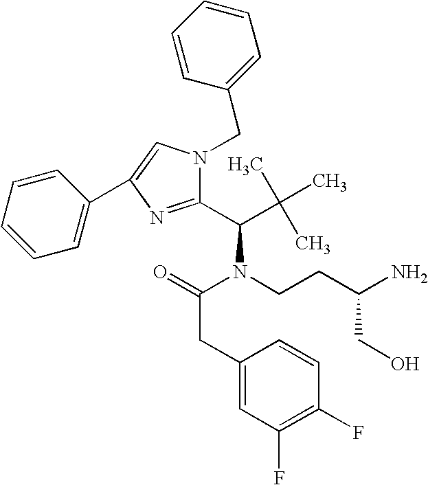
C(N(CCC(N)CO)C(C(C)(C)C)C1=NC(C2=CC=CC=C2)=CN1CC1=CC=CC=C1)(=O)CC1=CC(F)=C(F)C=C1
